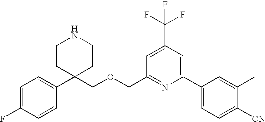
C1=C(F)C=CC(C2(COCC3=NC(C4=CC=C([CN])C(C)=C4)=CC(C(F)(F)F)=C3)CCNCC2)=C1
